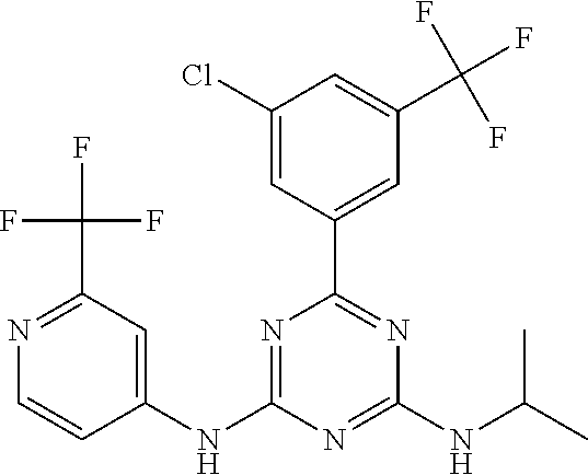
C1(NC2=NC(C3=CC(C(F)(F)F)=CC(Cl)=C3)=NC(NC(C)C)=N2)=CC(C(F)(F)F)=NC=C1
